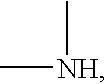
C[NH]C
